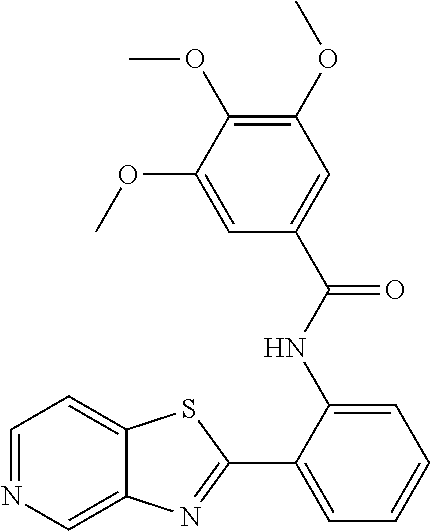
C1(NC(C2=CC(OC)=C(OC)C(OC)=C2)=O)=CC=CC=C1C1=NC2=CN=CC=C2S1
